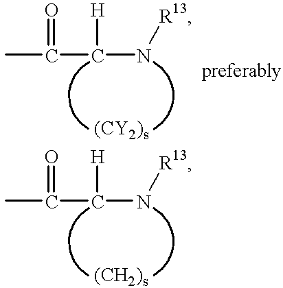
CC(C([H])N[R13])=O.CC(C([H])N[R13])=O.[preferably]
